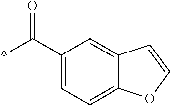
C1(C(*)=O)=CC=C2C(=C1)C=CO2
